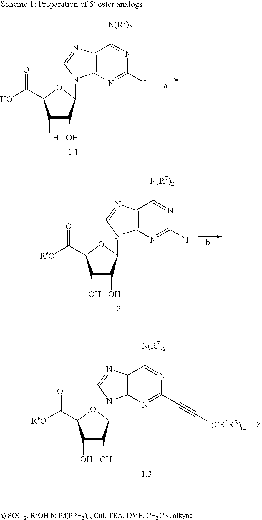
C1(O)C(O)C(N2C3=C(C([N(R7)2])=NC(I)=N3)N=C2)OC1C(O)=O.C1(O)C(O)C(N2C3=C(C([N(R7)2])=NC(I)=N3)N=C2)OC1C([ReO])=O.C1(O)C(O)C(N2C3=C(C([N(R7)2])=NC(C#C[(CR1R2)m][Z])=N3)N=C2)OC1C(=O)[ReO]
